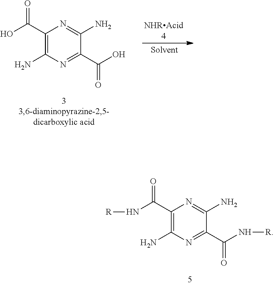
C1(C(O)=O)=C(N)N=C(C(O)=O)C(N)=N1.C1(C(N[R])=O)=C(N)N=C(C(N[R])=O)C(N)=N1
